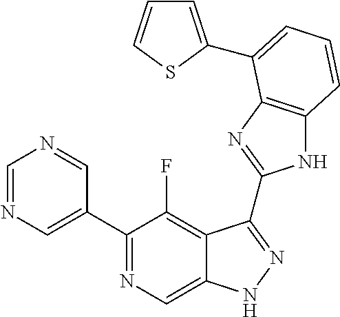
C1=NC=C(C2=NC=C3C(=C2F)C(C2=NC4=C(N2)C=CC=C4C2=CC=CS2)=NN3)C=N1
